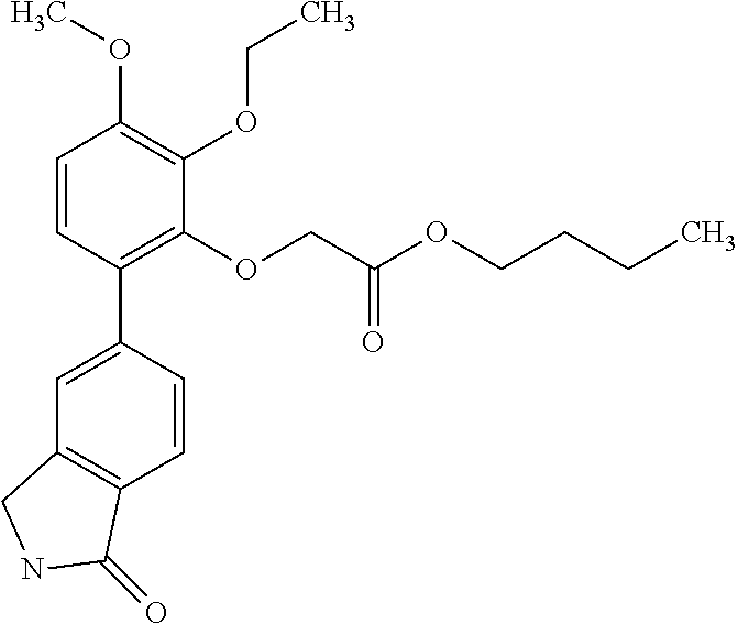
C1=C(C2=C(OCC(OCCCC)=O)C(OCC)=C(OC)C=C2)C=CC2=C1CNC2=O
